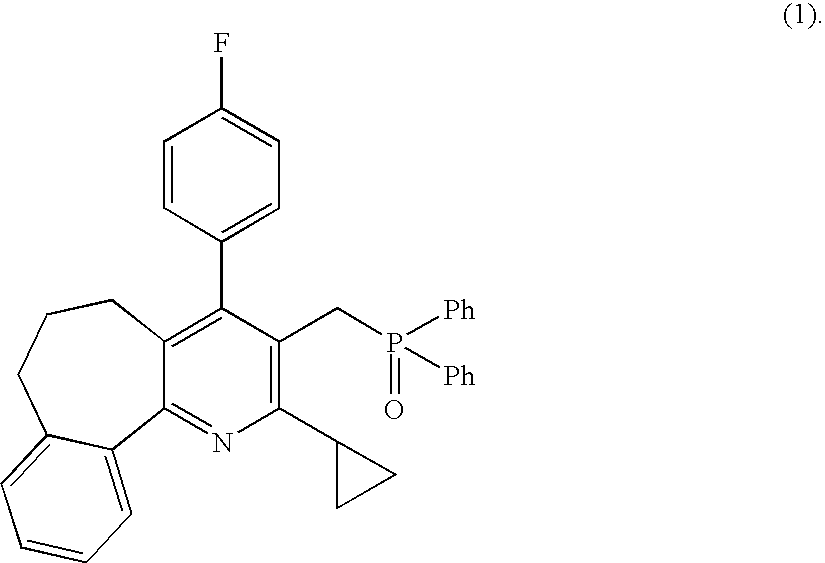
C12=C(C3=CC=C(F)C=C3)C(CP([Ph])(=O)[Ph])=C(C3CC3)N=C1C1=CC=CC=C1CCC2
